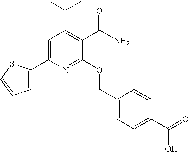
C(C1=C(C(N)=O)C(OCC2=CC=C(C(O)=O)C=C2)=NC(C2=CC=CS2)=C1)(C)C
